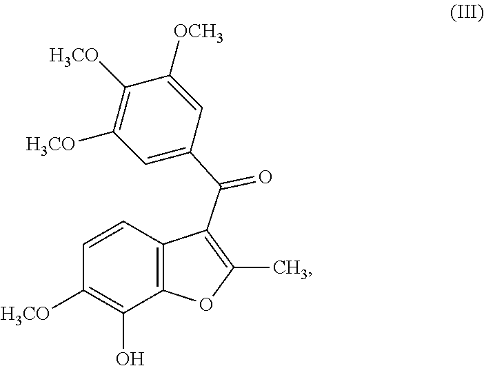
C1=CC([H3CO])=C(O)C2=C1C(C(C1=CC([H3CO])=C([H3CO])C([OCH3])=C1)=O)=C(C)O2
